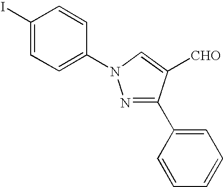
C1(I)=CC=C(N2N=C(C3=CC=CC=C3)C([CHO])=C2)C=C1
